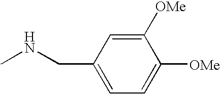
C1([OMe])=CC(CNC)=CC=C1[OMe]
